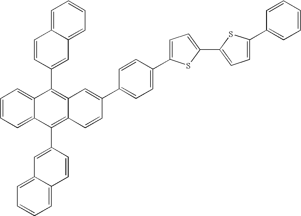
C1(C2=C3C(=C(C4=CC5=CC=CC=C5C=C4)C4=CC=CC=C24)C=CC(C2=CC=C(C4=CC=C(C5=CC=C(C6=CC=CC=C6)S5)S4)C=C2)=C3)=CC2=CC=CC=C2C=C1
